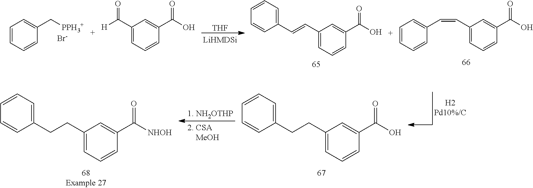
C1=CC=CC(C[PPH3+])=C1.[Br-].C1(C([H])=O)=CC=CC(C(O)=O)=C1.[THF].C1=CC=C(C=CC2=CC=CC(C(O)=O)=C2)C=C1.C1=CC=CC(C=CC2=CC=CC(C(O)=O)=C2)=C1.C1=CC=C(CCC2=CC=CC(C(O)=O)=C2)C=C1.C1=CC=C(CCC2=CC=CC(C([NHOH])=O)=C2)C=C1
